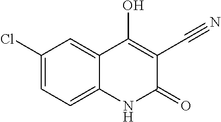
C1(Cl)=CC=C2C(=C1)C(O)=C(C#N)C(=O)N2
